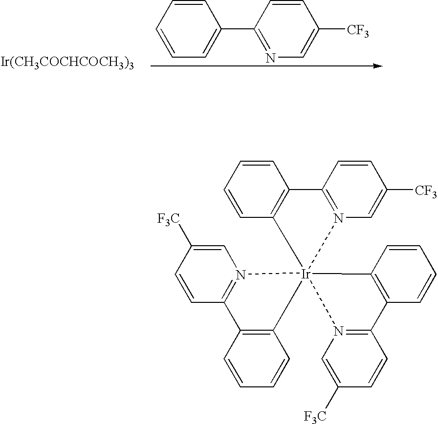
C1=CC=CC=C1C1=NC=C([CF3])C=C1.[Ir(CH3COCHCOCH3)3].C1=CC2=C(C=C1)[Ir]13(N4=C(C=CC([F3C])=C4)C4=C1C=CC=C4)(N1=C2C=CC([CF3])=C1)N1=C(C=CC([F3C])=C1)C1=C3C=CC=C1
